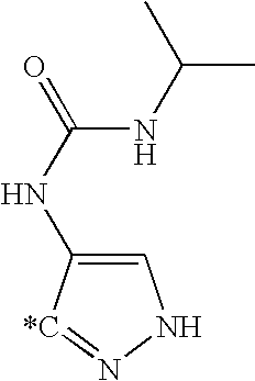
C1=C(NC(=O)NC(C)C)[*C]=NN1
